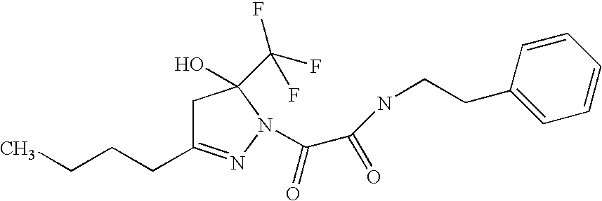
C1C(CCCC)=NN(C(=O)C(=O)NCCC2=CC=CC=C2)C1(C(F)(F)F)O
